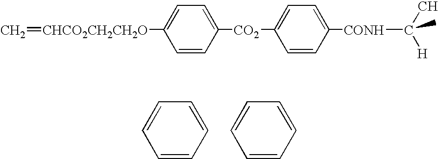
C1=CC=CC=C1.C1=CC=CC=C1.C=[CHCO2CH2CH2O]C1=CC=C([CO2]C2=CC=C([CONH]C(C)([H])C)C=C2)C=C1
